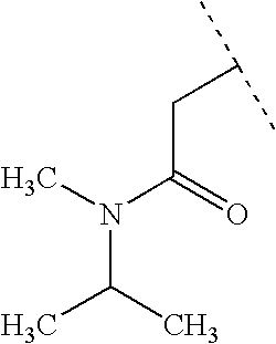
N(C(=O)CC(C)C)(C(C)C)C
